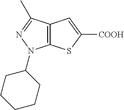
C12=C(SC([COOH])=C1)N(C1CCCCC1)N=C2C
